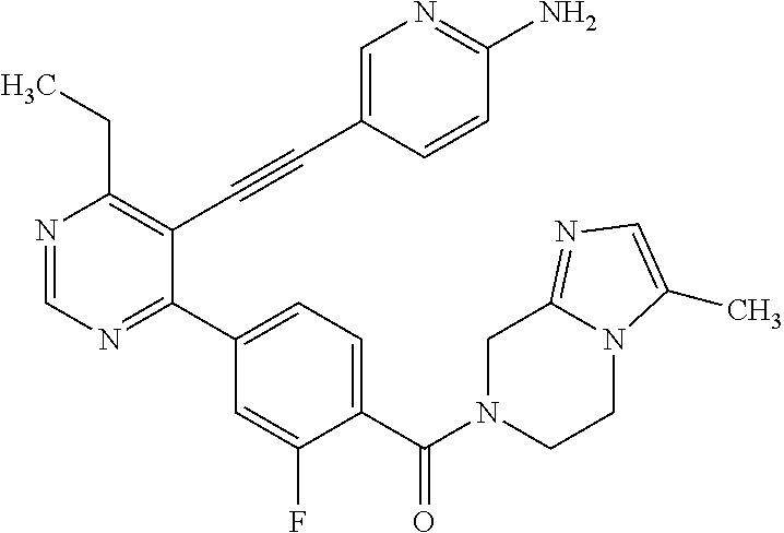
N1=CN=C(C2=CC=C(C(N3CCN4C(=NC=C4C)C3)=O)C(F)=C2)C(C#CC2=CN=C(N)C=C2)=C1CC
